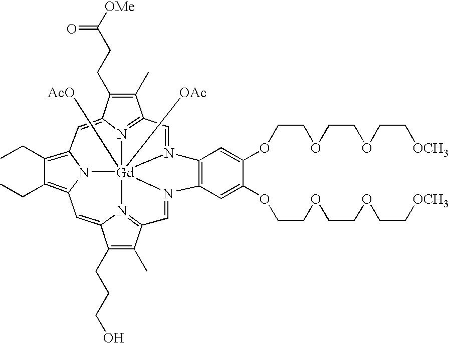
C12=CC3=C(CC)C(CC)=C4C=C5C(CCC(=O)[OMe])=C(C)C6=N5[Gd]57([AcO])([OAc])(N1=C(C(C)=C2CCCO)C=N5C1=C(C=C(OCCOCCOCC[OCH3])C(OCCOCCOCC[OCH3])=C1)N7=C6)N43
